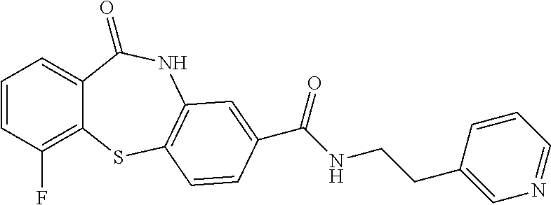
C1=CC(F)=C2C(=C1)C(=O)NC1=C(S2)C=CC(C(NCCC2=CN=CC=C2)=O)=C1
